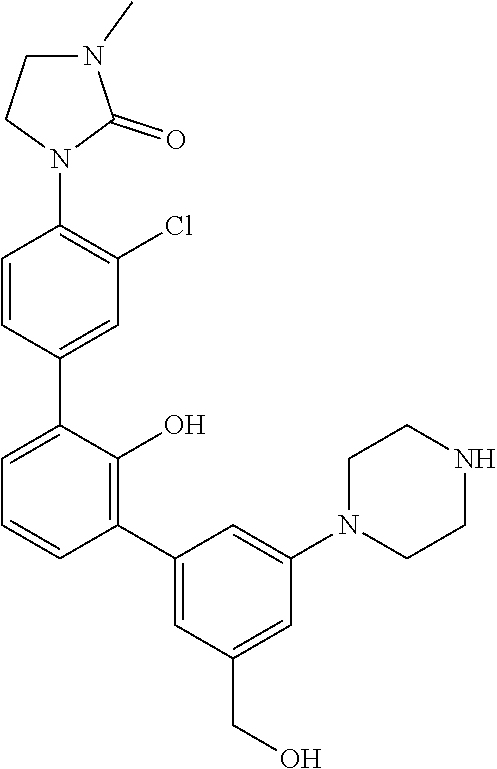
C1=C(C2=CC(Cl)=C(N3C(=O)N(C)CC3)C=C2)C(O)=C(C2=CC(CO)=CC(N3CCNCC3)=C2)C=C1
